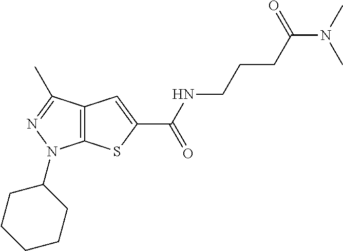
C(NC(=O)C1=CC2=C(S1)N(C1CCCCC1)N=C2C)CCC(N(C)C)=O
